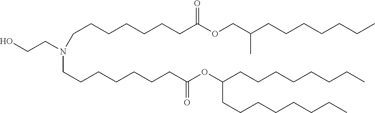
C(C(=O)OC(CCCCCCCC)CCCCCCCC)CCCCCCN(CCO)CCCCCCCC(=O)OCC(CCCCCCC)C
